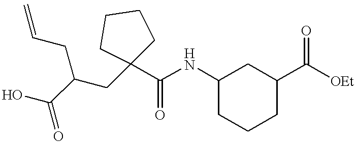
C1(NC(C2(CC(CC=C)C(O)=O)CCCC2)=O)CCCC(C([OEt])=O)C1
